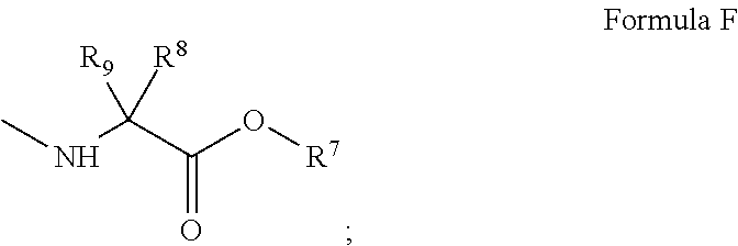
CNC(C(=O)O[R7])([R9])[R8]
